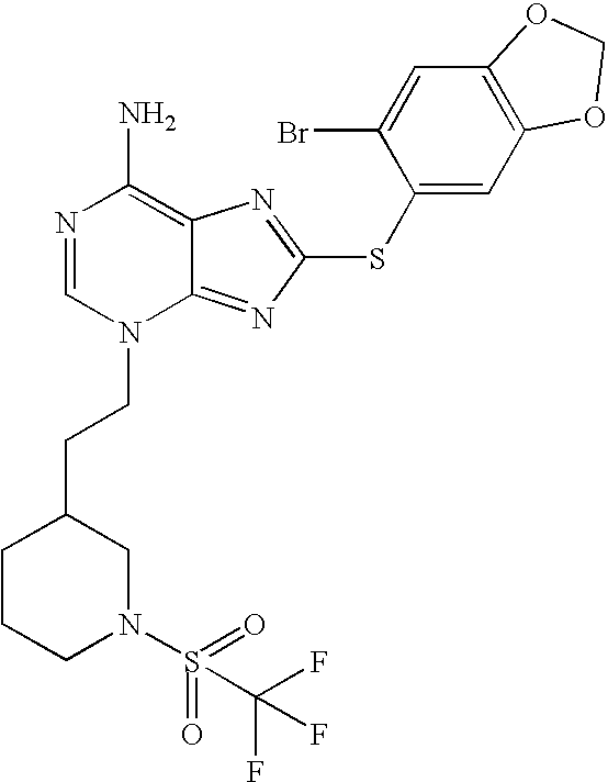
N1=CN(CCC2CCCN(S(=O)(=O)C(F)(F)F)C2)C2=NC(SC3=CC4=C(C=C3Br)OCO4)=NC2=C1N
